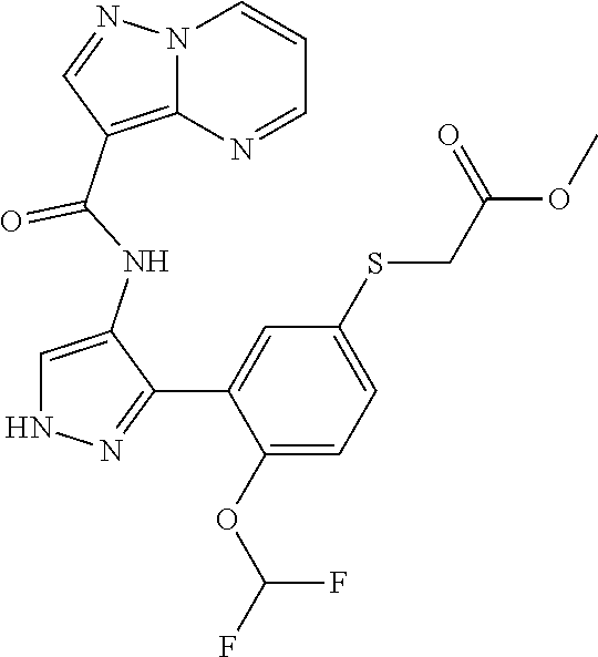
C1=C(NC(=O)C2=C3N(C=CC=N3)N=C2)C(C2=CC(SCC(OC)=O)=CC=C2OC(F)F)=NN1
